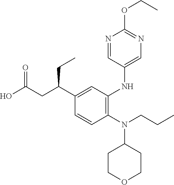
N(C1CCOCC1)(CCC)C1=C(NC2=CN=C(OCC)N=C2)C=C(C(CC(O)=O)CC)C=C1
